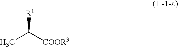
CC([COOR3])[R1]
